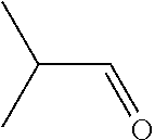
CC(C=O)C
